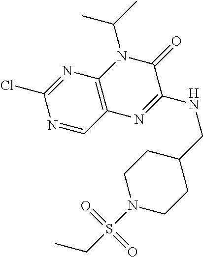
C1(Cl)=NC2=C(C=N1)N=C(NCC1CCN(S(CC)(=O)=O)CC1)C(=O)N2C(C)C
